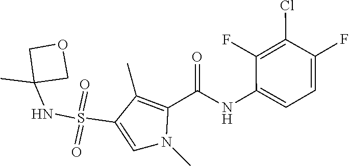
C1=C(NC(=O)C2=C(C)C(S(NC3(C)COC3)(=O)=O)=CN2C)C(F)=C(Cl)C(F)=C1
